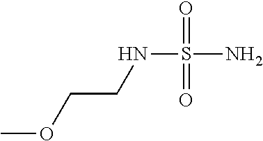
S(N)(NCCOC)(=O)=O
